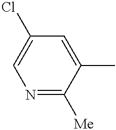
N1=C([Me])C(C)=CC(Cl)=C1
